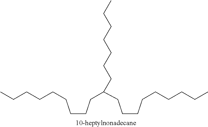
C(CCC(CCCCCCCCC)CCCCCCC)CCCCCC
